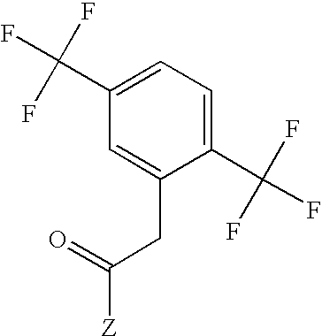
C1(C(F)(F)F)=CC=C(C(F)(F)F)C(CC([Z])=O)=C1
